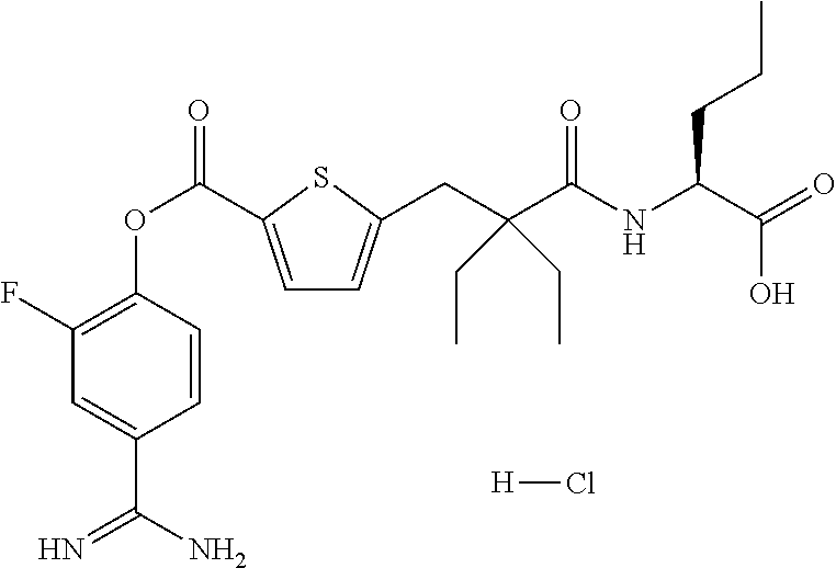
C1(F)=C(OC(=O)C2=CC=C(CC(C(NC(CCC)C(O)=O)=O)(CC)CC)S2)C=CC(C(N)=N)=C1.[H]Cl
